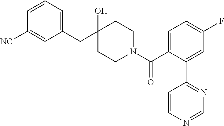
C1(CC2(O)CCN(C(C3=CC=C(F)C=C3C3=NC=NC=C3)=O)CC2)=CC=CC([NC])=C1
